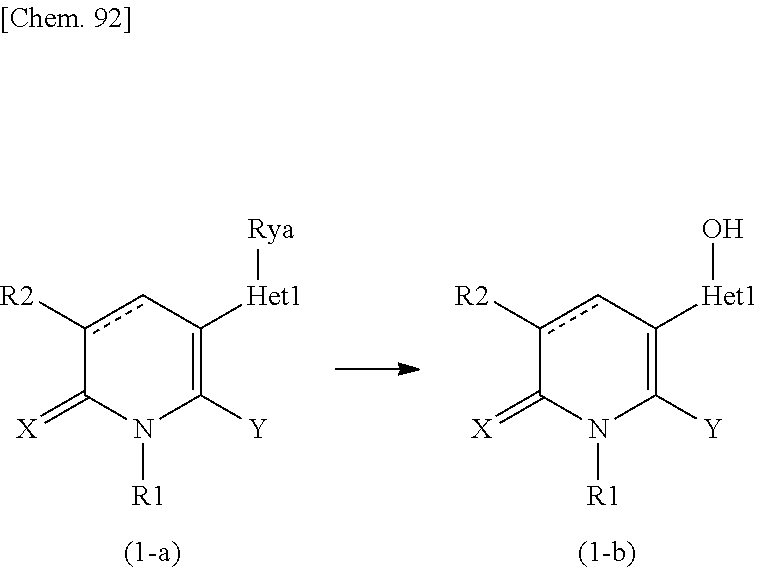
c1([R2])cC([Het1][Rya])=C([Y])N([R1])C1=[X].c1([R2])cC([Het1]O)=C([Y])N([R1])C1=[X]
